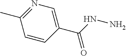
C1=CC(C(NN)=O)=CN=C1C
